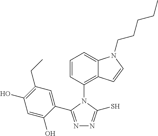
C1=CC(N2C(C3=CC(CC)=C(O)C=C3O)=NN=C2S)=C2C(=C1)N(CCCCC)C=C2
